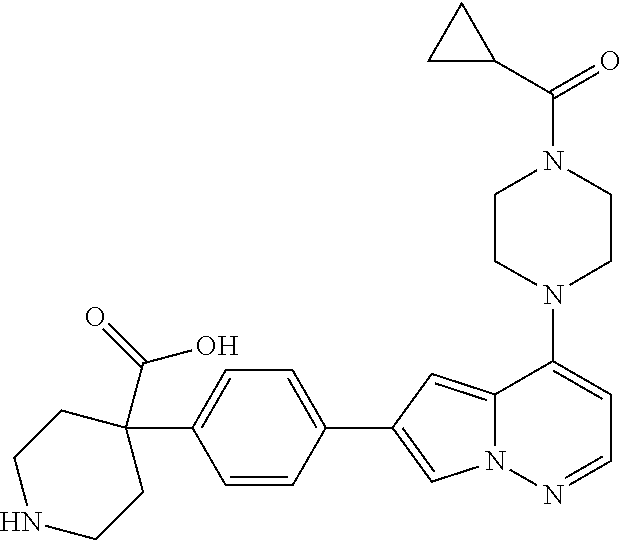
N1(C2=CC=NN3C2=CC(C2=CC=C(C4(C(=O)O)CCNCC4)C=C2)=C3)CCN(C(=O)C2CC2)CC1
